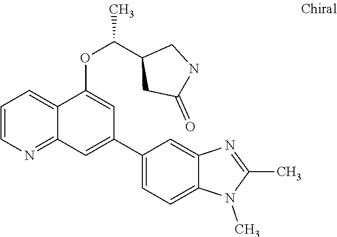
C1=CN=C2C(=C1)C(OC(C1CC(=O)NC1)C)=CC(C1=CC=C3C(=C1)N=C(C)N3C)=C2
